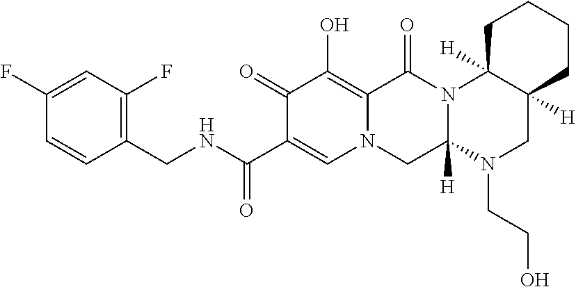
C1(CNC(C2=CN3C(=C(O)C2=O)C(=O)N2C([H])(C3)N(CCO)CC3([H])C2([H])CCCC3)=O)=C(F)C=C(F)C=C1
